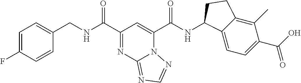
C(NC(C1=NC2=NC=NN2C(C(NC2C3=CC=C(C(O)=O)C(C)=C3CC2)=O)=C1)=O)C1=CC=C(F)C=C1
